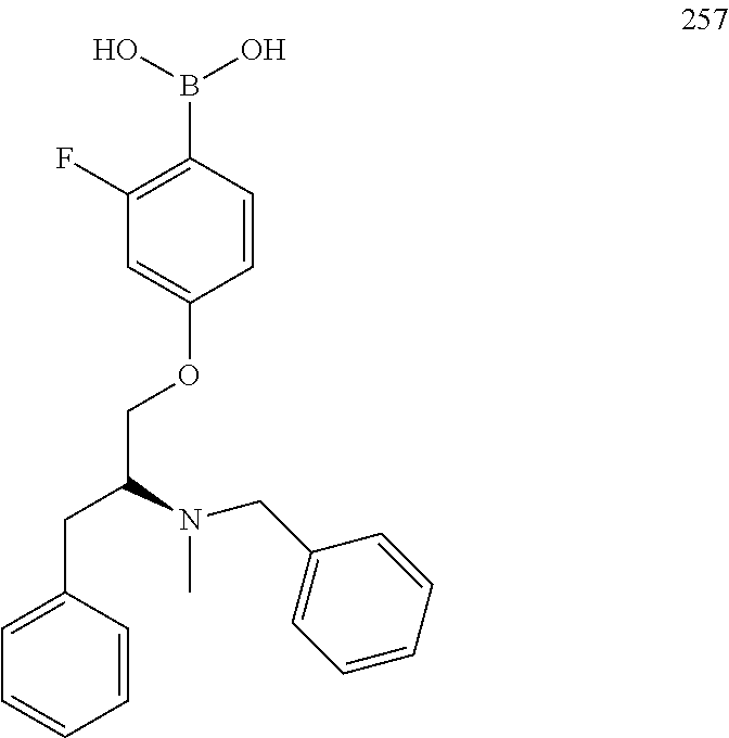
C1=CC(OCC(CC2=CC=CC=C2)N(CC2=CC=CC=C2)C)=CC(F)=C1B(O)O
